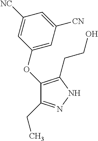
C1(OC2=CC([CN])=CC([NC])=C2)=C(CCO)NN=C1CC
